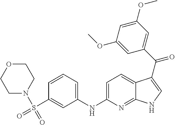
C12=NC(NC3=CC=CC(S(N4CCOCC4)(=O)=O)=C3)=CC=C1C(C(C1=CC(OC)=CC(OC)=C1)=O)=CN2
